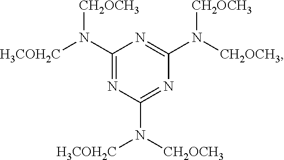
C1(N([H3COH2C])[CH2OCH3])=NC(N([CH2OCH3])[H3COH2C])=NC(N([CH2OCH3])[CH2OCH3])=N1
